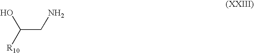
C(CN)([R10])O
